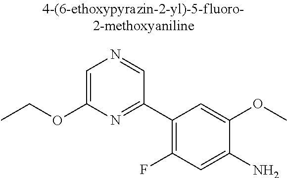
C1=C(OCC)N=C(C2=C(F)C=C(N)C(OC)=C2)C=N1
